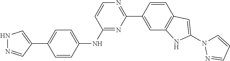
C1(C2=CNN=C2)=CC=C(NC2=NC(C3=CC4=C(C=C3)C=C(N3C=CC=N3)N4)=NC=C2)C=C1
